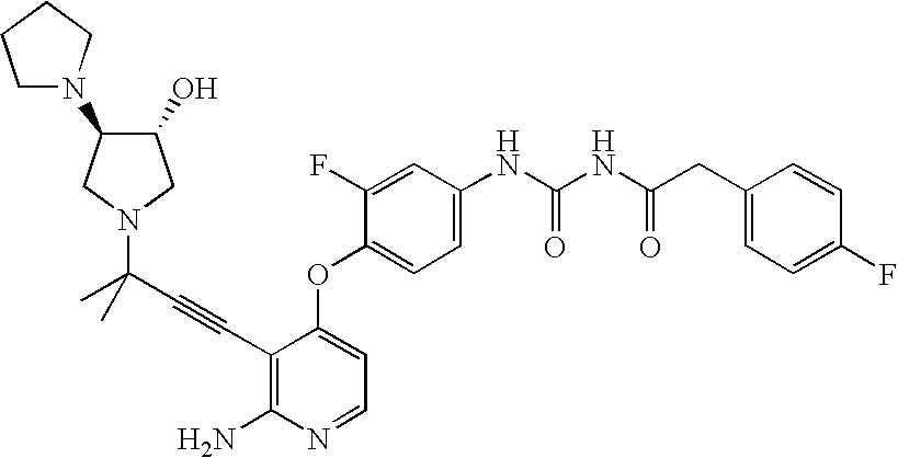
C1=C(NC(NC(CC2=CC=C(F)C=C2)=O)=O)C=C(F)C(OC2=CC=NC(N)=C2C#CC(N2CC(O)C(N3CCCC3)C2)(C)C)=C1
